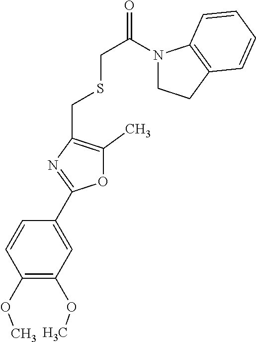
O=C(CSCC1=C(C)OC(C2=CC(OC)=C(OC)C=C2)=N1)N1CCC2=C1C=CC=C2
